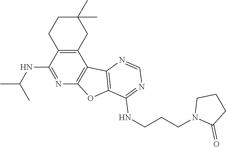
C12=C(CC(C)(C)CC1)C1=C(N=C2NC(C)C)OC2=C1N=CN=C2NCCCN1C(=O)CCC1
